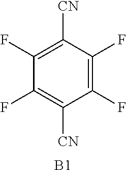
C1(F)=C([CN])C(F)=C(F)C([CN])=C1F.[B1]
